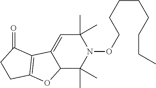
C12C(C)(C)N(OCCCCCCCC)C(C)(C)C=C1C1=C(O2)CCC1=O
